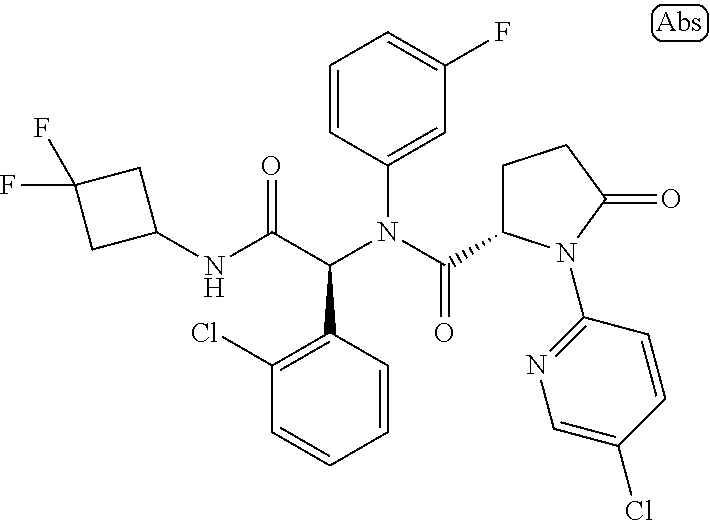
C1=CC(C(C(NC2CC(F)(F)C2)=O)N(C(=O)C2CCC(=O)N2C2=NC=C(Cl)C=C2)C2=CC(F)=CC=C2)=C(Cl)C=C1
